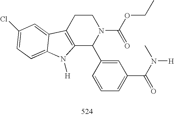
C12=C(CCN(C(OCC)=O)C1C1=CC(C(N(C)[H])=O)=CC=C1)C1=CC(Cl)=CC=C1N2[H]
